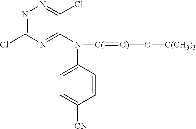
N1=C(Cl)N=C(N(C2=CC=C([CN])C=C2)[C(]=[O)]O[C(CH3)3])C(Cl)=N1
